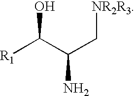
NC(C([R1])O)C[NR2R3]
